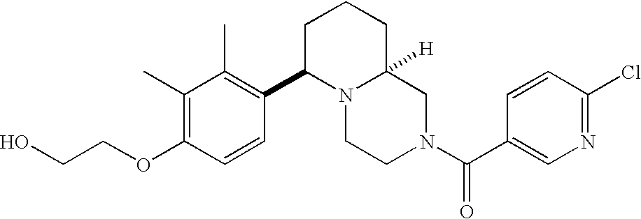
C(OC1=C(C)C(C)=C(C2N3C([H])(CN(C(=O)C4=CN=C(Cl)C=C4)CC3)CCC2)C=C1)CO
